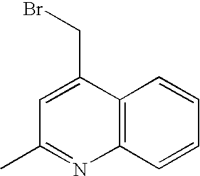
C12=C(C=CC=C1)N=C(C)C=C2CBr
